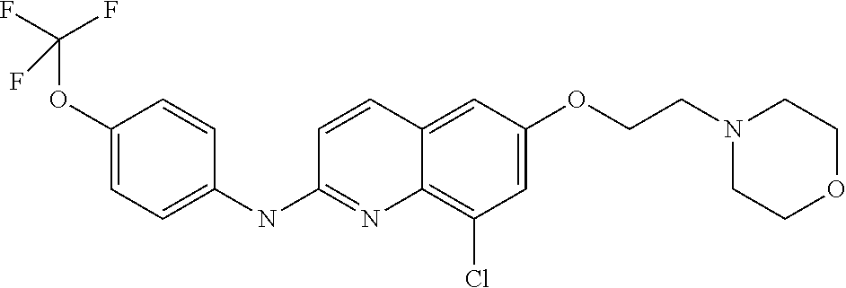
C1(OC(F)(F)F)=CC=C(NC2=NC3=C(Cl)C=C(OCCN4CCOCC4)C=C3C=C2)C=C1
